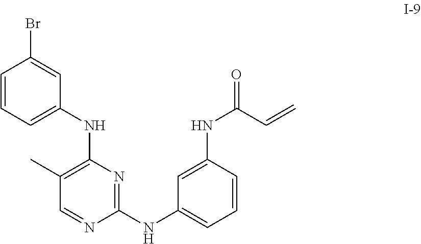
C1(C)=C(NC2=CC=CC(Br)=C2)N=C(NC2=CC=CC(NC(=O)C=C)=C2)N=C1
